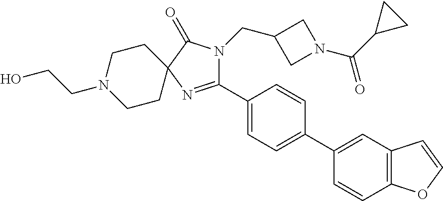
C12=C(C=CC(C3=CC=C(C4=NC5(C(=O)N4CC4CN(C(C6CC6)=O)C4)CCN(CCO)CC5)C=C3)=C1)OC=C2
